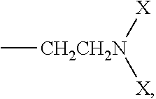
C[CH2CH2N]([X])[X]
